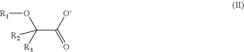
[R1]OC(C([O-])=O)([R3])[R2]
